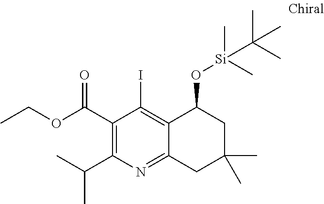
C1(C(OCC)=O)=C(C(C)C)N=C2C(=C1I)C(O[Si](C(C)(C)C)(C)C)CC(C)(C)C2
